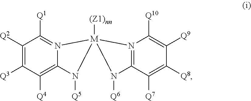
C1([Q2])=C([Q3])C([Q4])=C2N(=C1[Q1])[M]1([(Z1)nn])(N3=C(C([Q7])=C([Q8])C([Q9])=C3[Q10])N1[Q6])N2[Q5]
